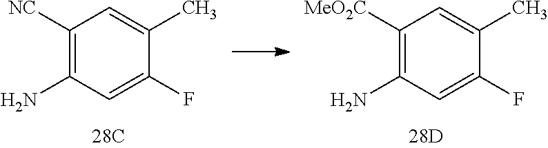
C1([NC])=C(N)C=C(F)C(C)=C1.C1([MeO2C])=C(N)C=C(F)C(C)=C1
